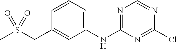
C1=C(NC2=NC=NC(Cl)=N2)C=C(CS(C)(=O)=O)C=C1
